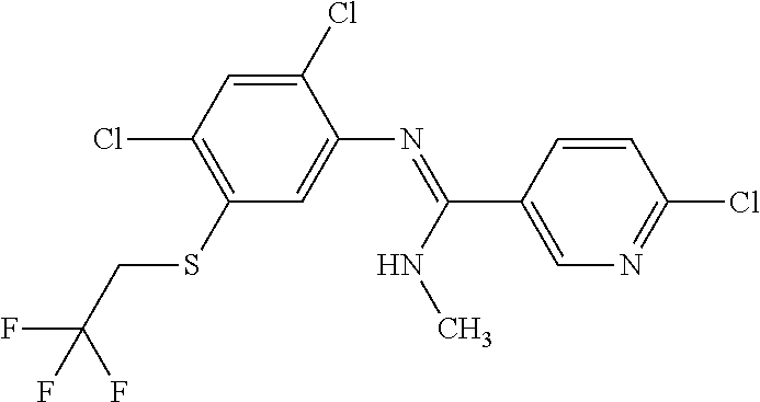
C1(Cl)=CC(Cl)=C(SCC(F)(F)F)C=C1N=C(C1=CN=C(Cl)C=C1)NC
